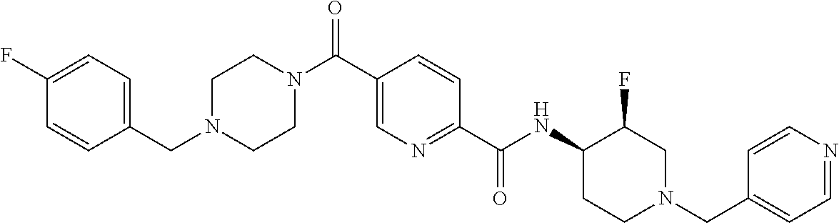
N1(CC2=CC=C(F)C=C2)CCN(C(C2=CN=C(C(NC3CCN(CC4=CC=NC=C4)CC3F)=O)C=C2)=O)CC1
